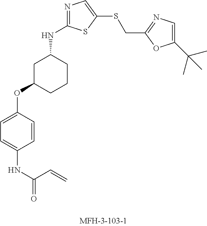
N(C1=CC=C(OC2CCCC(NC3=NC=C(SCC4=NC=C(C(C)(C)C)O4)S3)C2)C=C1)C(C=C)=O
